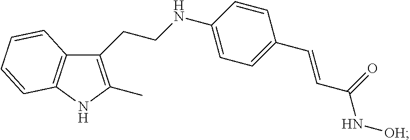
C1(CCNC2=CC=C(C=CC(N[OH])=O)C=C2)=C(C)NC2=C1C=CC=C2
